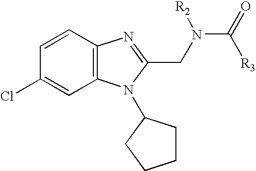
C1=CC2=C(C=C1Cl)N(C1CCCC1)C(CN(C(=O)[R3])[R2])=N2
